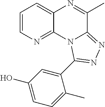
C1=CN=C2C(=C1)N=C(C)C1=NN=C(C3=CC(O)=CC=C3C)N21
